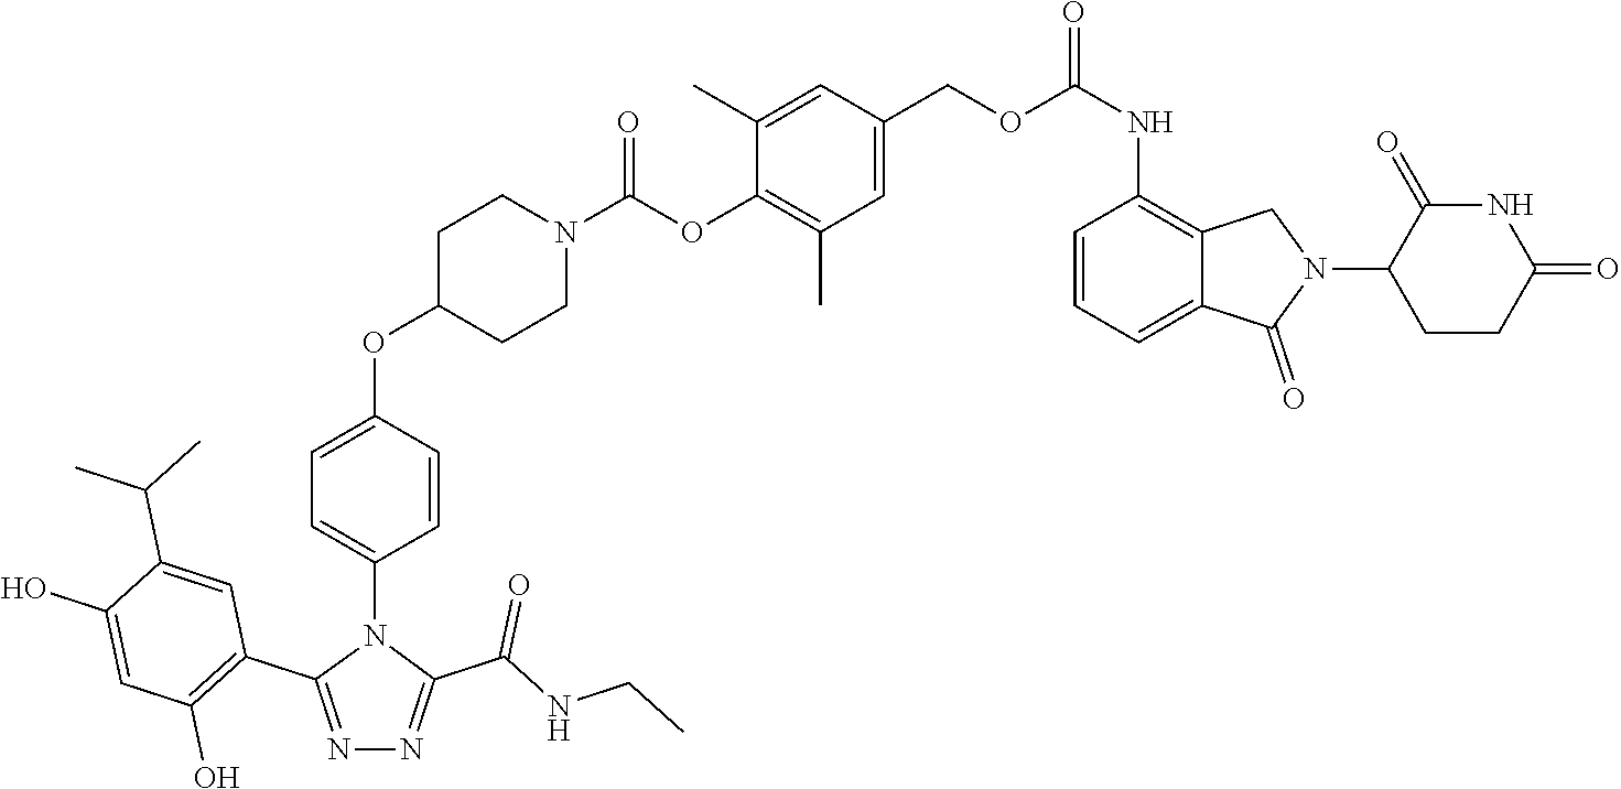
N1C(=O)C(N2CC3=C(NC(=O)OCC4=CC(C)=C(OC(N5CCC(OC6=CC=C(N7C(C8=C(O)C=C(O)C(C(C)C)=C8)=NN=C7C(NCC)=O)C=C6)CC5)=O)C(C)=C4)C=CC=C3C2=O)CCC1=O
